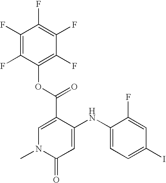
C1(C(=O)OC2=C(F)C(F)=C(F)C(F)=C2F)=CN(C)C(=O)C=C1NC1=CC=C(I)C=C1F
